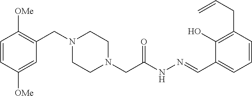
C1=CC([OMe])=CC(CN2CCN(CC(NN=CC3=CC=CC(CC=C)=C3O)=O)CC2)=C1[OMe]
